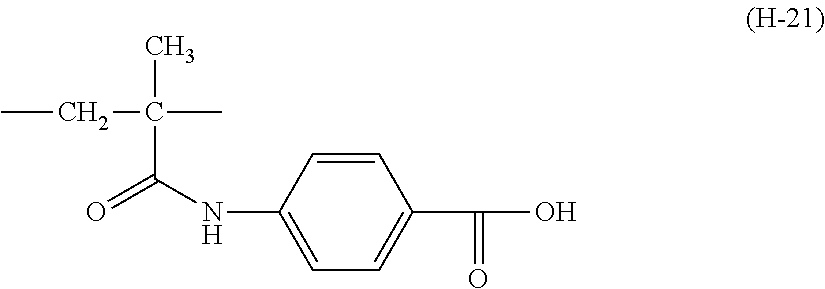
CCC(C(=O)NC1=CC=C(C(O)=O)C=C1)(C)C
